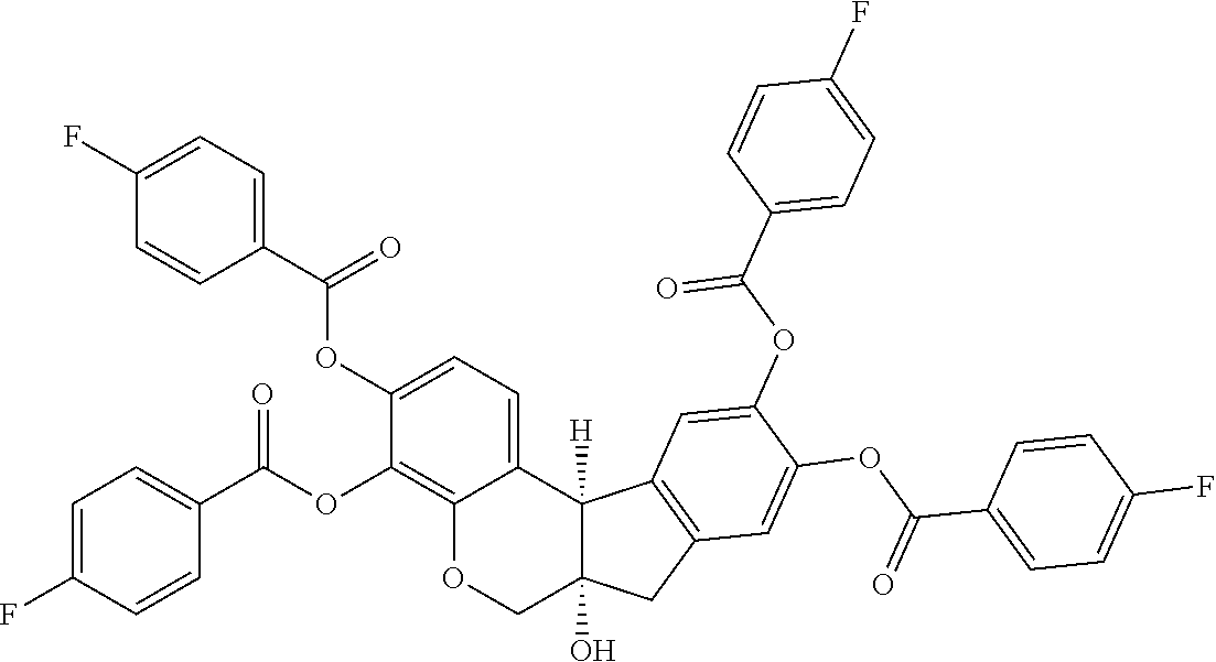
C12=C(OC(C3=CC=C(F)C=C3)=O)C(OC(C3=CC=C(F)C=C3)=O)=CC=C1C1([H])C(O)(CO2)CC2=C1C=C(OC(C1=CC=C(F)C=C1)=O)C(OC(C1=CC=C(F)C=C1)=O)=C2
